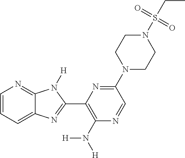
C1=CC=C2C(=N1)N([H])C(C1=C(N([H])[H])N=CC(N3CCN(S(CC)(=O)=O)CC3)=N1)=N2
